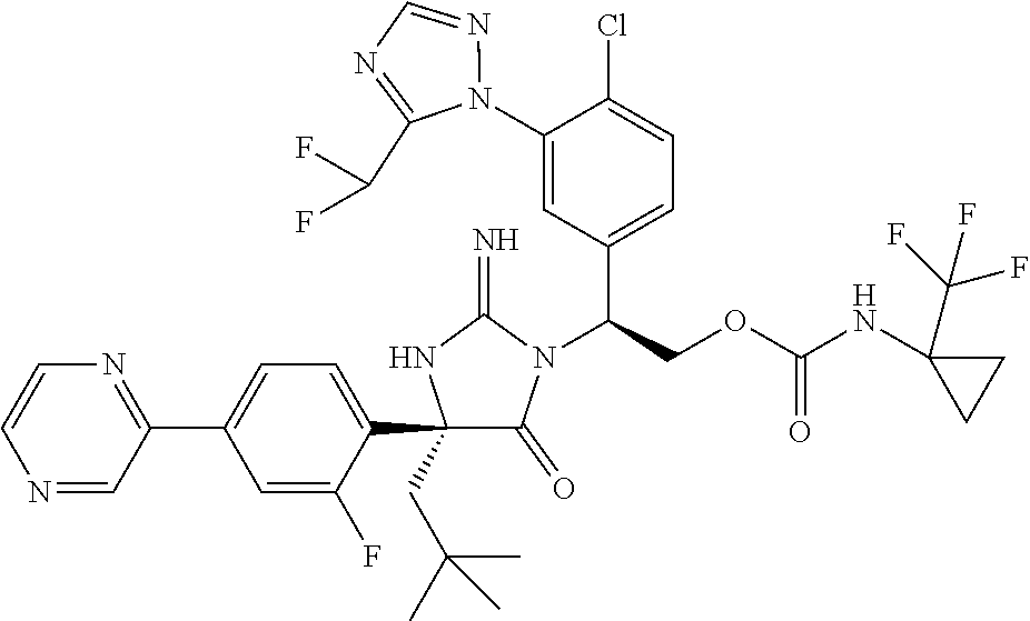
C1(C2=CC=C(C3=NC=CN=C3)C=C2F)(CC(C)(C)C)C(=O)N(C(COC(NC2(C(F)(F)F)CC2)=O)C2=CC=C(Cl)C(N3N=CN=C3C(F)F)=C2)C(=N)N1
